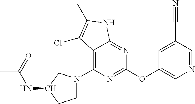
C12=C(N3CCC(NC(C)=O)C3)N=C(OC3=CN=CC(C#N)=C3)N=C1NC(CC)=C2Cl
